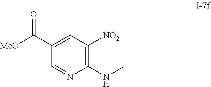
C1(C([MeO])=O)=CC([NO2])=C(NC)N=C1
